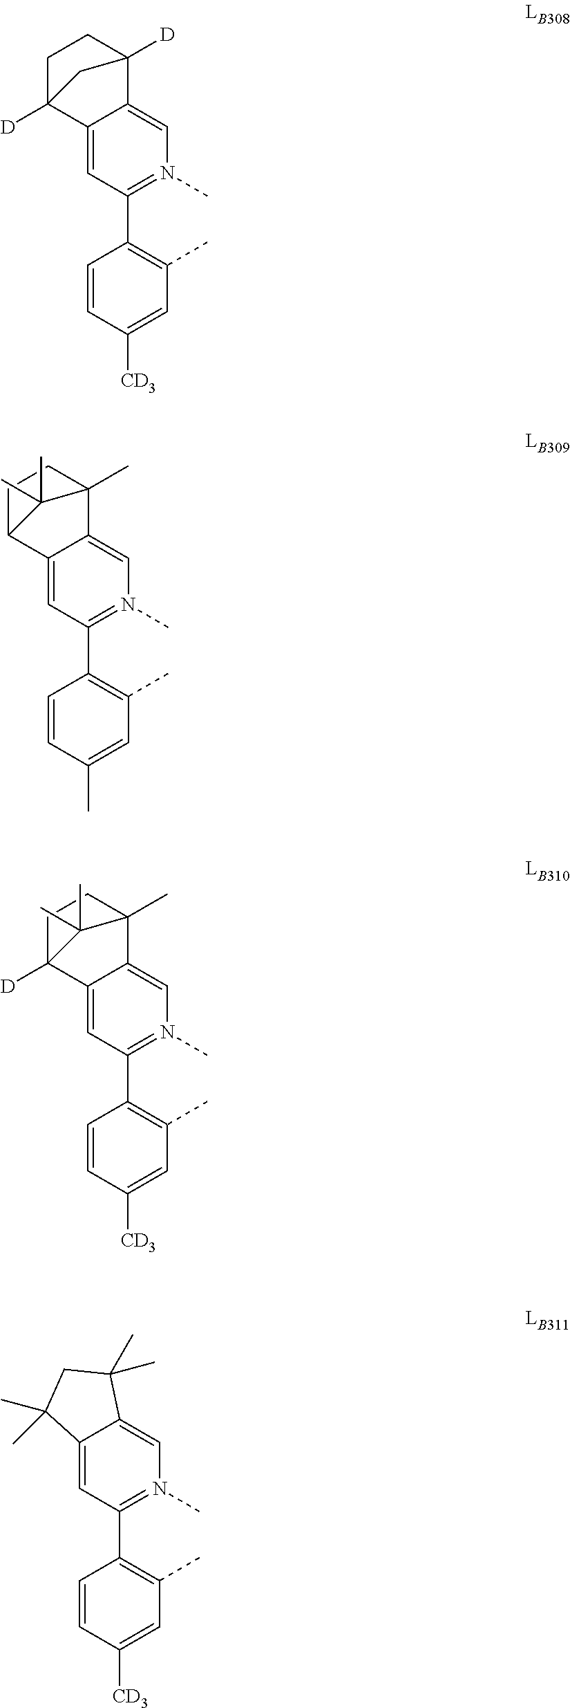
C12=CC(C3=C(C)C=C([CD3])C=C3)=N(C)C=C1C1([D])CCC2([D])C1.C12=CC(C3=C(C)C=C(C)C=C3)=N(C)C=C1C1(C)CCC2C1(C)C.C12=CC(C3=C(C)C=C([CD3])C=C3)=N(C)C=C1C1(C)CCC2([D])C1(C)C.C12=CC(C3=C(C)C=C([CD3])C=C3)=N(C)C=C1C(C)(C)CC2(C)C
